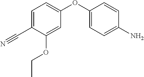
C1(OC2=CC=C(N)C=C2)=CC=C(C#N)C(OCC)=C1
